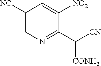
C1([NC])=CN=C(C([CN])[CONH2])C([NO2])=C1
